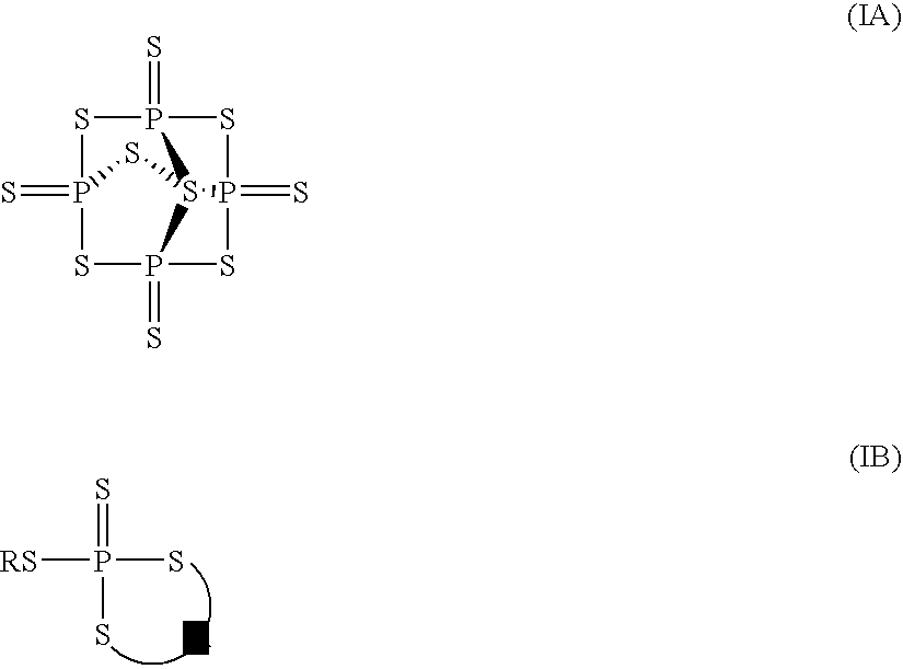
S=P([RS])(S)S.S1P2(=S)SP3(=S)SP4(=S)SP1(=S)SS243
